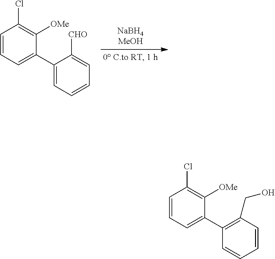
C1(C2=CC=CC(Cl)=C2[OMe])=CC=CC=C1[CHO].C1(C2=CC=CC(Cl)=C2[OMe])=C(CO)C=CC=C1
